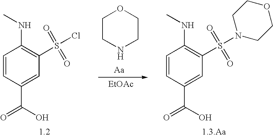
C1=CC(C(=O)O)=CC(S(Cl)(=O)=O)=C1NC.C1CNCCO1.[EtOAc].C1=CC(C(=O)O)=CC(S(N2CCOCC2)(=O)=O)=C1NC
